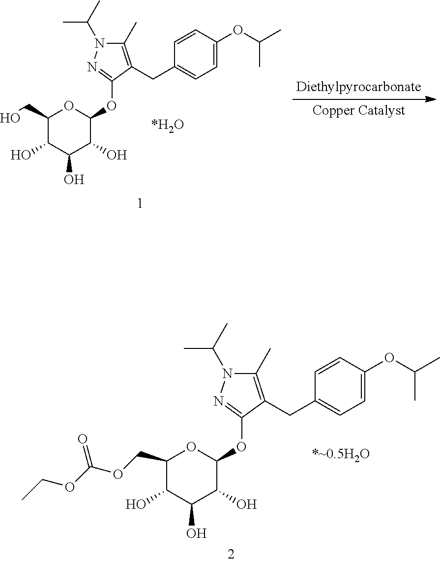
C1=C(OC(C)C)C=CC(CC2=C(C)N(C(C)C)N=C2OC2OC(CO)C(O)C(O)C2O)=C1.C1=C(OC(C)C)C=CC(CC2=C(C)N(C(C)C)N=C2OC2OC(COC(OCC)=O)C(O)C(O)C2O)=C1
